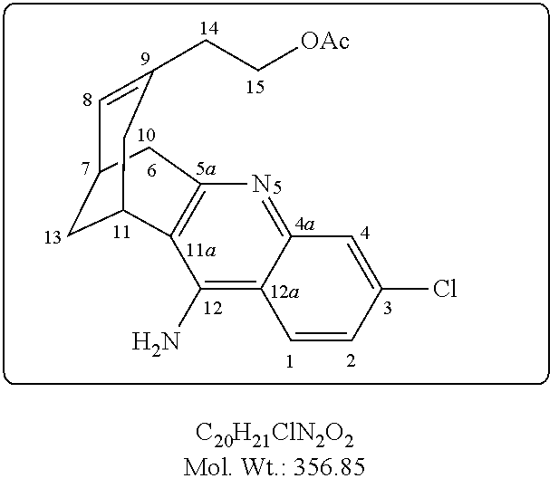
C1=C(CC[OAc])CC2CC1CC1=C2C(N)=C2C(=N1)C=C(Cl)C=C2
